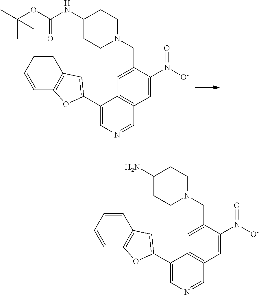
C1=C([N+](=O)[O-])C(CN2CCC(NC(OC(C)(C)C)=O)CC2)=CC2=C1C=NC=C2C1=CC2=C(C=CC=C2)O1.C1=C([N+](=O)[O-])C(CN2CCC(N)CC2)=CC2=C1C=NC=C2C1=CC2=C(C=CC=C2)O1
